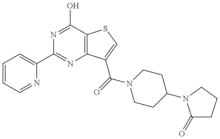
C1(C2=NC3=C(C(O)=N2)SC=C3C(=O)N2CCC(N3C(=O)CCC3)CC2)=CC=CC=N1
